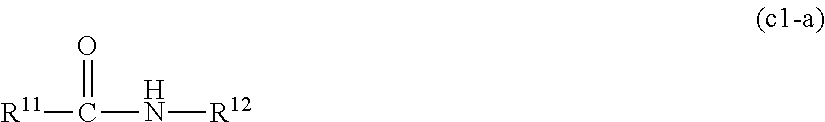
[R11]C(N[R12])=O
